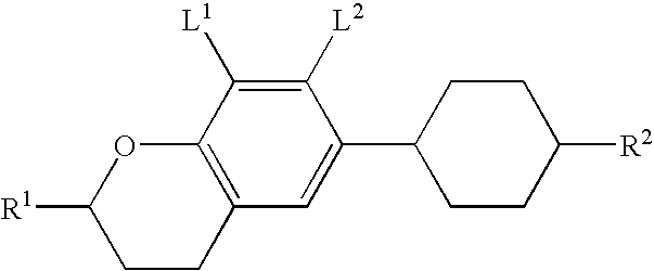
C1CC2=C(OC1[R1])C([L1])=C([L2])C(C1CCC([R2])CC1)=C2
